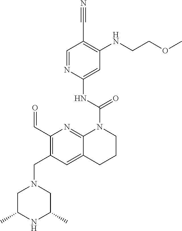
N1(CC2=C(C=O)N=C3C(=C2)CCCN3C(NC2=CC(NCCOC)=C(C#N)C=N2)=O)CC(C)NC(C)C1
